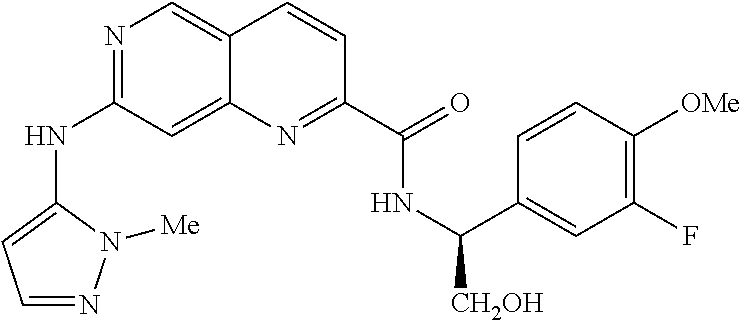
N1=C(NC2=CC=NN2[Me])C=C2C(=C1)C=CC(C(=O)NC([CH2OH])C1=CC(F)=C([OMe])C=C1)=N2
